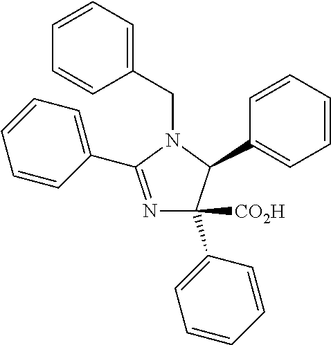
N1=C(C2=CC=CC=C2)N(CC2=CC=CC=C2)C(C2=CC=CC=C2)C1([CO2H])C1=CC=CC=C1
